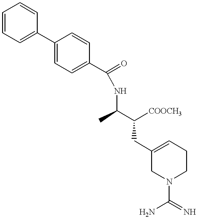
C1(C2=CC=CC=C2)=CC=C(C(=O)NC(C)C([COOCH3])CC2=CCCN(C(=N)N)C2)C=C1
